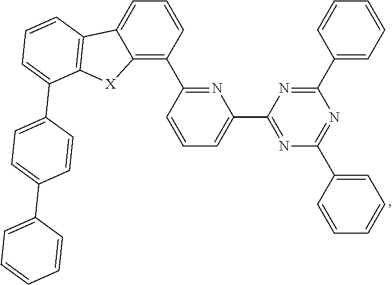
N1=C(C2=C3C(=CC=C2)C2=C([X]3)C(C3=CC=C(C4=CC=CC=C4)C=C3)=CC=C2)C=CC=C1C1=NC(C2=CC=CC=C2)=NC(C2=CC=CC=C2)=N1
